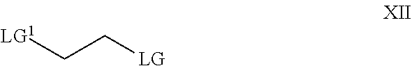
[LG1]CC[LG]
